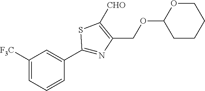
C1([F3C])=CC=CC(C2=NC(COC3CCCCO3)=C([CHO])S2)=C1
